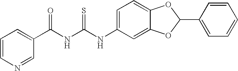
N(C(NC(C1=CC=CN=C1)=O)=S)C1=CC=C2C(=C1)OC(C1=CC=CC=C1)O2
